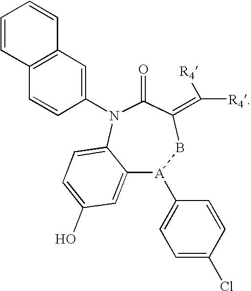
C1=CC2=C(C=C1)C=C(N1C(=O)C(=C([R4])[R4])B[A](C3=CC=C(Cl)C=C3)C3=CC(O)=CC=C31)C=C2
